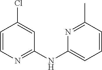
C1=CN=C(NC2=CC=CC(C)=N2)C=C1Cl
